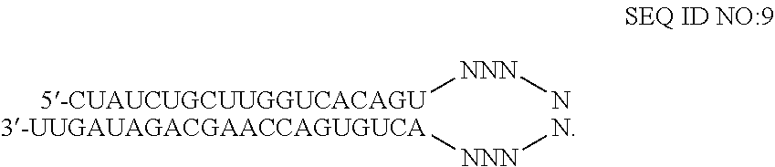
[5-CUAUCUGCUUGGUCACAGU][NNN]N.[NNN](N)[3-UUGAUAGACGAACCAGUGUCA]
